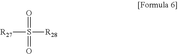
O=S([R28])([R27])=O
